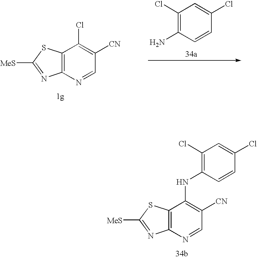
C12=C(N=CC([CN])=C1Cl)N=C([MeS])S2.C1(Cl)=C(N)C=CC(Cl)=C1.C12=C(N=CC([CN])=C1NC1=C(Cl)C=C(Cl)C=C1)N=C([MeS])S2
